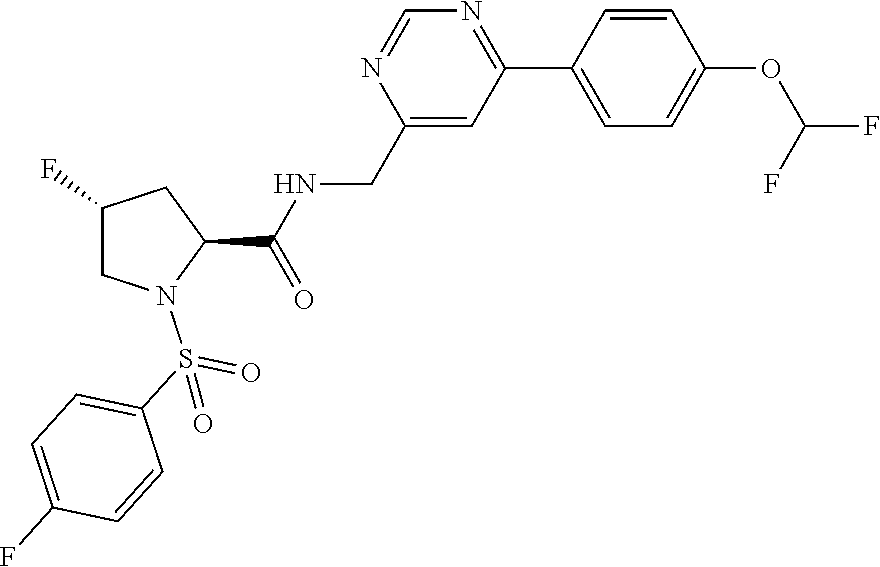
N1=CN=C(C2=CC=C(OC(F)F)C=C2)C=C1CNC(C1N(S(C2=CC=C(F)C=C2)(=O)=O)CC(F)C1)=O
